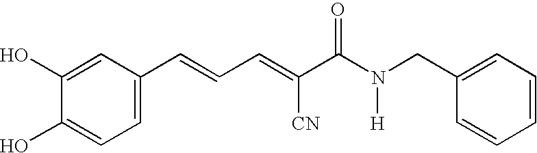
C1(O)=CC(C=CC=C(C(N(CC2=CC=CC=C2)[H])=O)[CN])=CC=C1O
